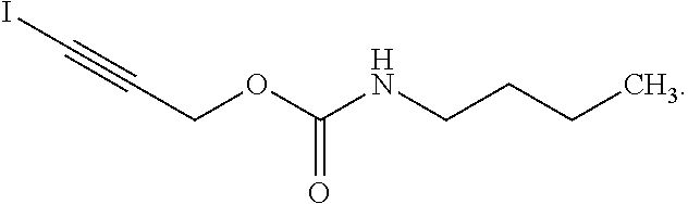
C(COC(NCCCC)=O)#CI
